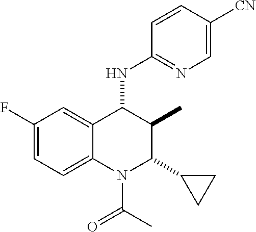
C1(F)=CC=C2C(=C1)C(NC1=NC=C([CN])C=C1)C(C)C(C1CC1)N2C(C)=O
